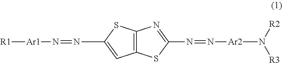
[R1][Ar1]N=NC1=CC2=C(N=C(N=N[Ar2]N([R2])[R3])S2)S1
